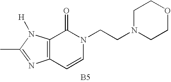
C12=C(N([H])C(C)=N1)C(=O)N(CCN1CCOCC1)C=C2.[B5]
